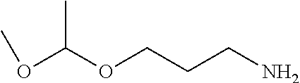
O(C(OCCCN)C)C
